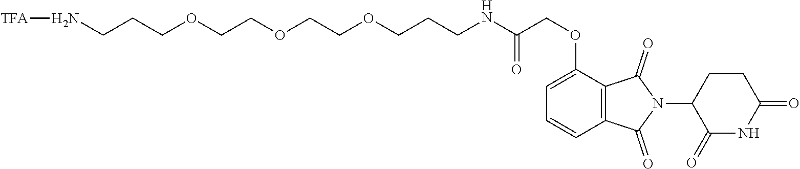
N(CCCOCCOCCOCCCNC(COC1=CC=CC2=C1C(=O)N(C1CCC(=O)NC1=O)C2=O)=O)[TFA]
